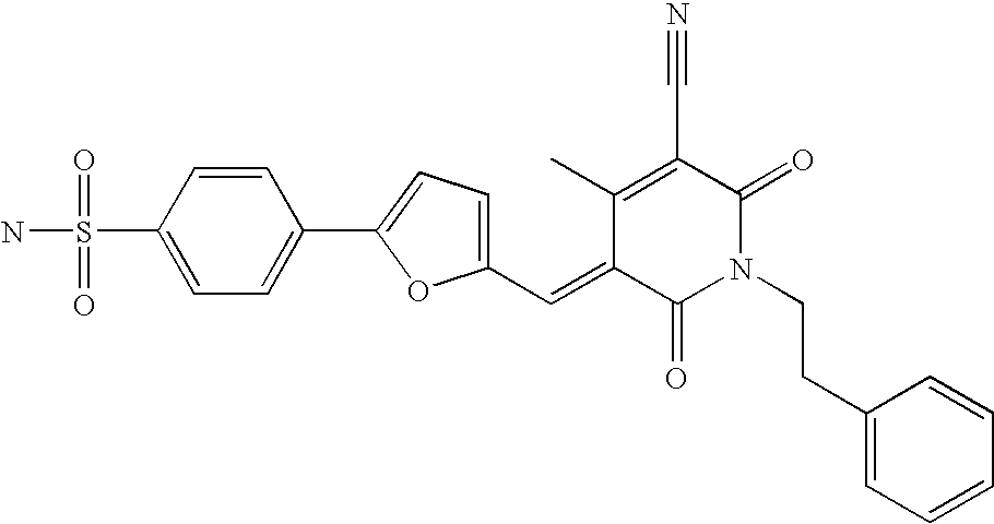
C1(S(=O)(=O)N)=CC=C(C2=CC=C(C=C3C(=O)N(CCC4=CC=CC=C4)C(=O)C(C#N)=C3C)O2)C=C1
